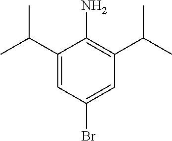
C1(C(C)C)=CC(Br)=CC(C(C)C)=C1N
